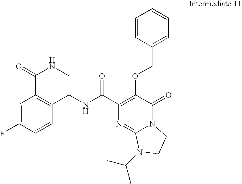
C1(CNC(C2=C(OCC3=CC=CC=C3)C(=O)N3C(=N2)N(C(C)C)CC3)=O)=C(C(NC)=O)C=C(F)C=C1
